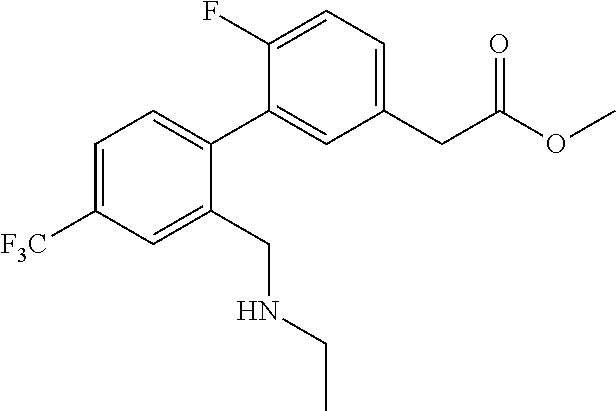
C1=C(F)C(C2=CC=C([F3C])C=C2CNCC)=CC(CC(OC)=O)=C1
